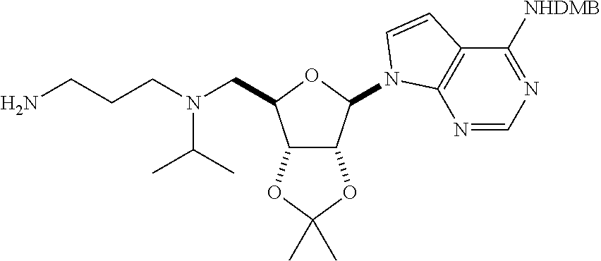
C12C(C(N3C4=C(C([NHDMB])=NC=N4)C=C3)OC1CN(CCCN)C(C)C)OC(C)(C)O2
